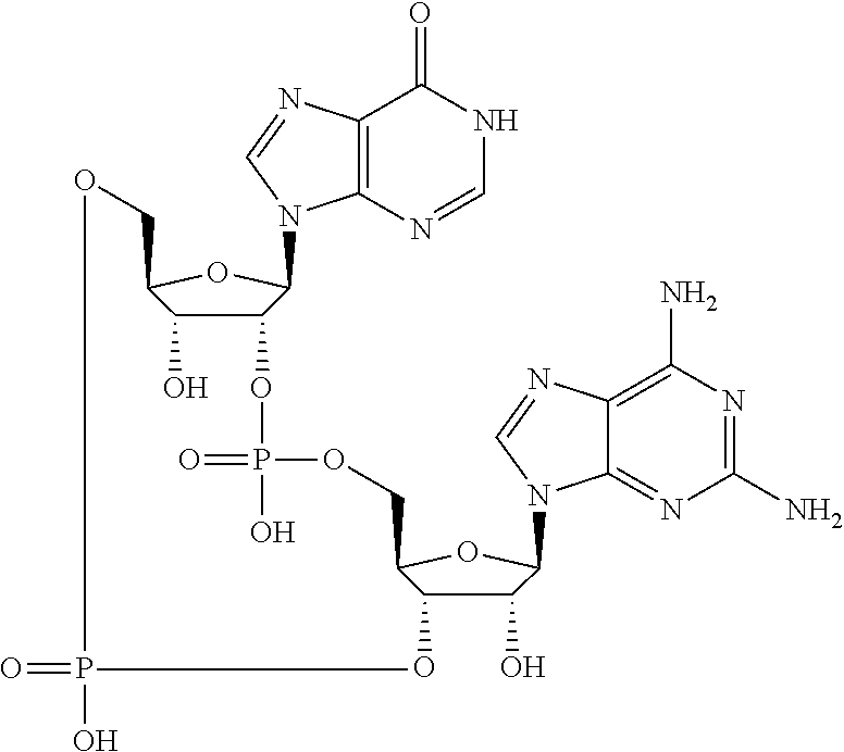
C12=C(N=CNC1=O)N(C1C(OP(=O)(O)OCC3C(O)C(O)C(N4C5=NC(N)=NC(N)=C5N=C4)O3)C(O)C(CO)O1)C=N2.O=PO
